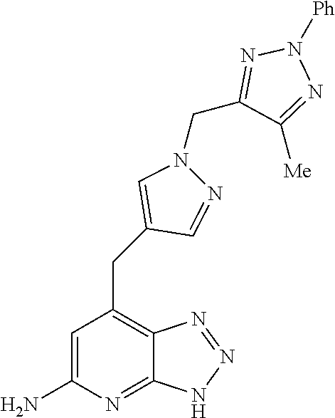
C1=C(N)N=C2C(=C1CC1=CN(CC3=NN([Ph])N=C3[Me])N=C1)N=NN2
